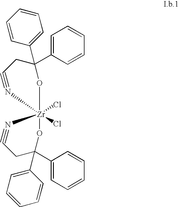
C1=C(C2(C3=CC=CC=C3)CC#N[Zr]3(Cl)(Cl)(O2)N#CCC(C2=CC=CC=C2)(C2=CC=CC=C2)O3)C=CC=C1
